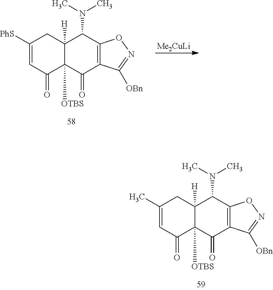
C1([PhS])=CC(=O)C2([OTBS])C([H])(C1)C(N(C)C)C1=C(C2=O)C([OBn])=NO1.[Me2CuLi].C1(C)=CC(=O)C2([OTBS])C([H])(C1)C(N(C)C)C1=C(C2=O)C([OBn])=NO1
